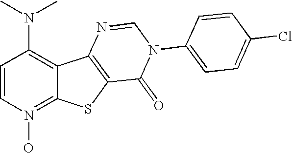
C1=CN(O)=C2C(=C1N(C)C)C1=C(S2)C(=O)N(C2=CC=C(Cl)C=C2)C=N1
